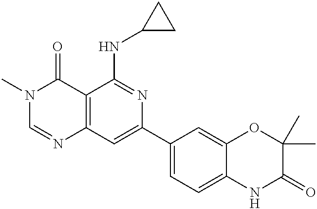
C12=C(C=C(C3=CC=C4C(=C3)OC(C)(C)C(=O)N4)N=C1NC1CC1)N=CN(C)C2=O
